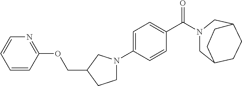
C1C2CCC(CN1C(C1=CC=C(N3CCC(COC4=NC=CC=C4)C3)C=C1)=O)CC2
